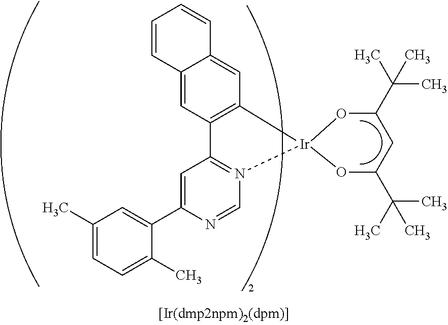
C12=CC3=C(C=C1C=CC=C2)[Ir]1(N2=C3C=C(C3=CC(C)=CC=C3C)N=C2)OC(C(C)(C)C)CC(C(C)(C)C)O1
